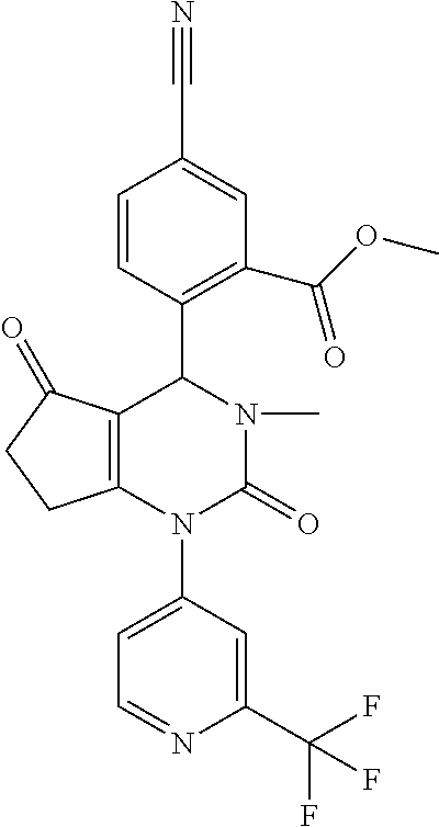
N#CC1=CC(C(OC)=O)=C(C2C3=C(N(C4=CC=NC(C(F)(F)F)=C4)C(=O)N2C)CCC3=O)C=C1
